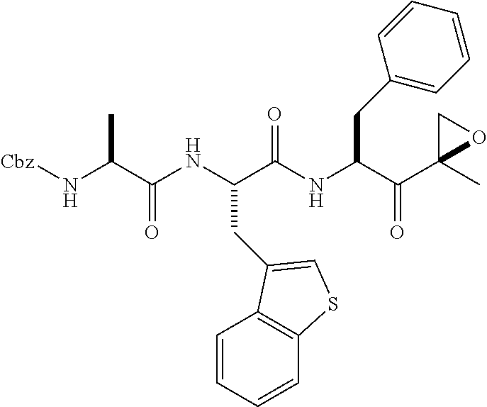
[Cbz]NC(C(NC(C(NC(C(C1(C)OC1)=O)CC1=CC=CC=C1)=O)CC1=CSC2=C1C=CC=C2)=O)C
